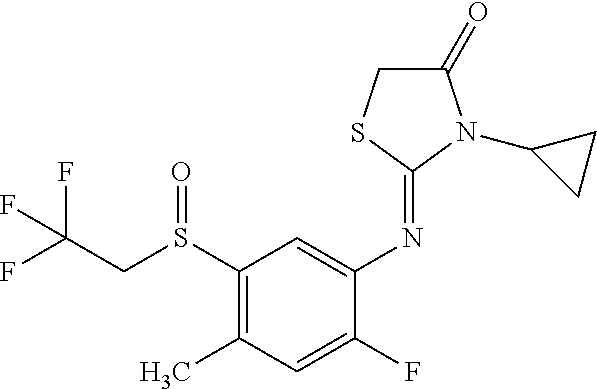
FC(CS(C1=C(C)C=C(F)C(N=C2SCC(=O)N2C2CC2)=C1)=O)(F)F
